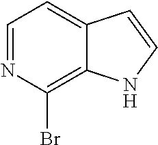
C1=NC(Br)=C2C(=C1)C=CN2
